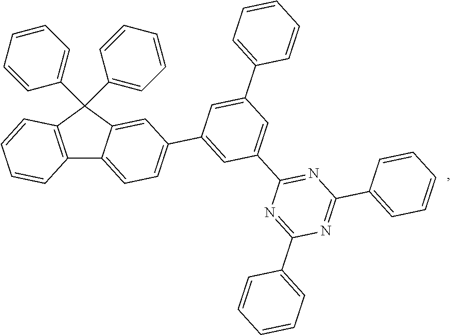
C12=C(C(C3=CC=CC=C3)(C3=CC=CC=C3)C3=CC(C4=CC(C5=NC(C6=CC=CC=C6)=NC(C6=CC=CC=C6)=N5)=CC(C5=CC=CC=C5)=C4)=CC=C13)C=CC=C2
